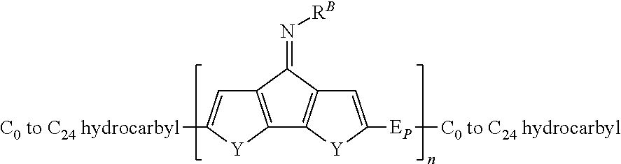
C12=C(C(=N[RB])C3=C1[Y]C([EP][C0 to C24 hydrocarbyl])=C3)C=C([C0 to C24 hydrocarbyl])[Y]2
